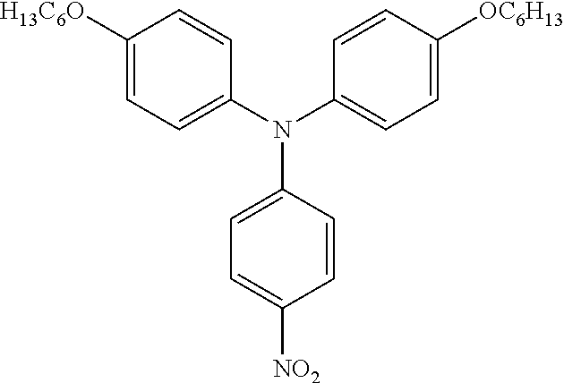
C1([H13C6O])=CC=C(N(C2=CC=C([OC6H13])C=C2)C2=CC=C([NO2])C=C2)C=C1
